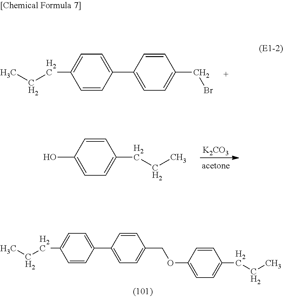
C1=C(C2=CC=C(COC3=CC=C(CCC)C=C3)C=C2)C=CC(CCC)=C1.C1=C(C2=CC=C(CBr)C=C2)C=CC(CCC)=C1.[K2CO3].C1=CC(O)=CC=C1CCC
